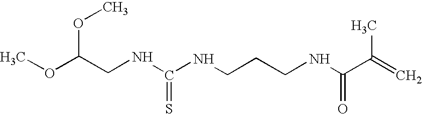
COC(CNC(NCCCNC(=O)C(C)=C)=S)OC
